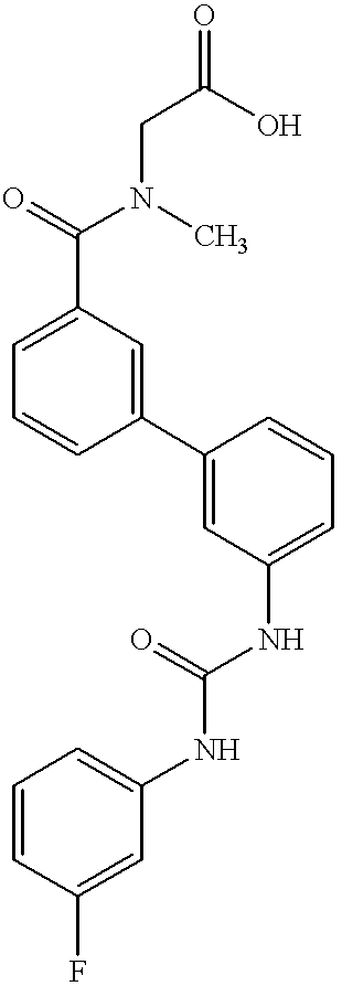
C1(C(=O)N(CC(O)=O)C)=CC=CC(C2=CC(NC(NC3=CC=CC(F)=C3)=O)=CC=C2)=C1
